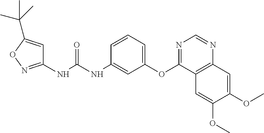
C1(NC(NC2=CC(OC3=NC=NC4=C3C=C(OC)C(OC)=C4)=CC=C2)=O)=NOC(C(C)(C)C)=C1
